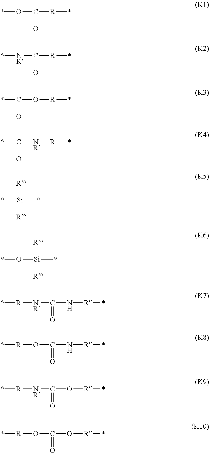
*OC([R]*)=O.*[NR]C([R]*)=O.*C(O[R]*)=O.*C([NR][R]*)=O.*[Si](*)([R])[R].O([Si](*)([R])[R])*.*[R][NR]C(N[R]*)=O.*[R]OC(N[R]*)=O.*[R][NR]C(O[R]*)=O.*[R]OC(O[R]*)=O
